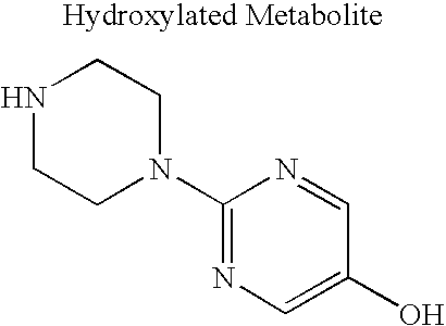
N1CCN(C2=NC=C(O)C=N2)CC1
